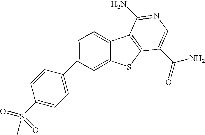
C1=C(C2=CC=C(S(=O)(C)=O)C=C2)C=C2C(=C1)C1=C(S2)C(C(=O)N)=CN=C1N
